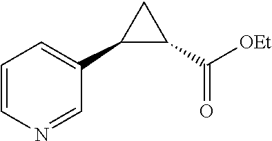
C1=CN=CC(C2C(C([OEt])=O)C2)=C1
